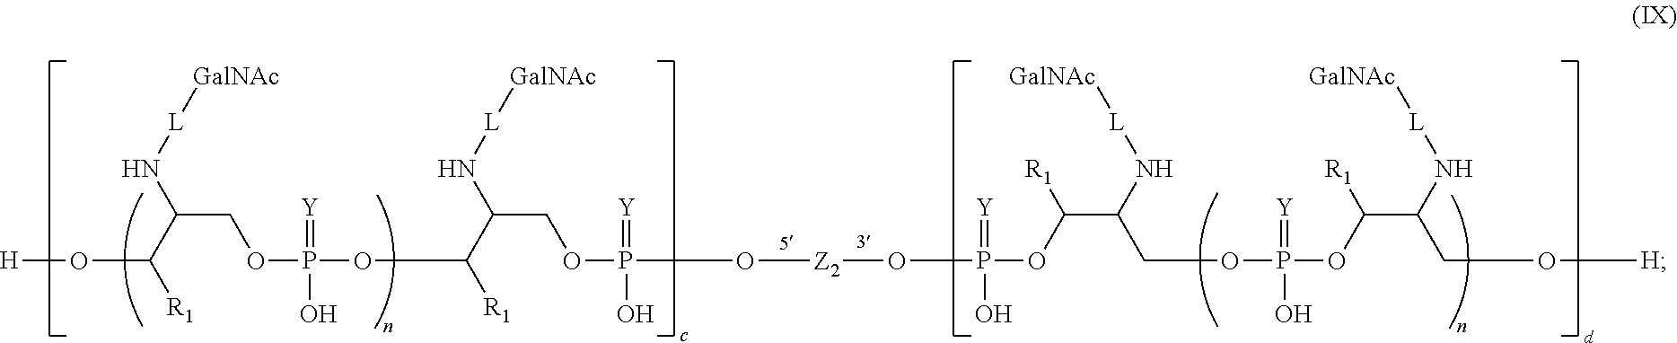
[H]OC([R1])C(COP(OC([R1])C(COP(O[Z2]OP(OC(C(COP(OC(C(CO[H])N[L][GalNAc])[R1])(=[Y])O)N[L][GalNAc])[R1])(=[Y])O)(=[Y])O)N[L][GalNAc])(=[Y])O)N[L][GalNAc]
